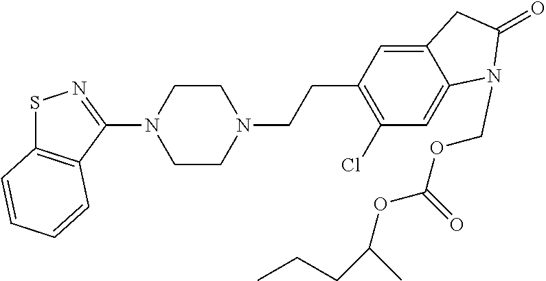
S1C2=C(C(N3CCN(CCC4=C(Cl)C=C5C(=C4)CC(=O)N5COC(OC(C)CCC)=O)CC3)=N1)C=CC=C2
